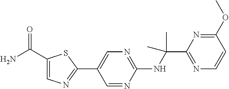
C1(NC(C2=NC=CC(OC)=N2)(C)C)=NC=C(C2=NC=C(C(N)=O)S2)C=N1
